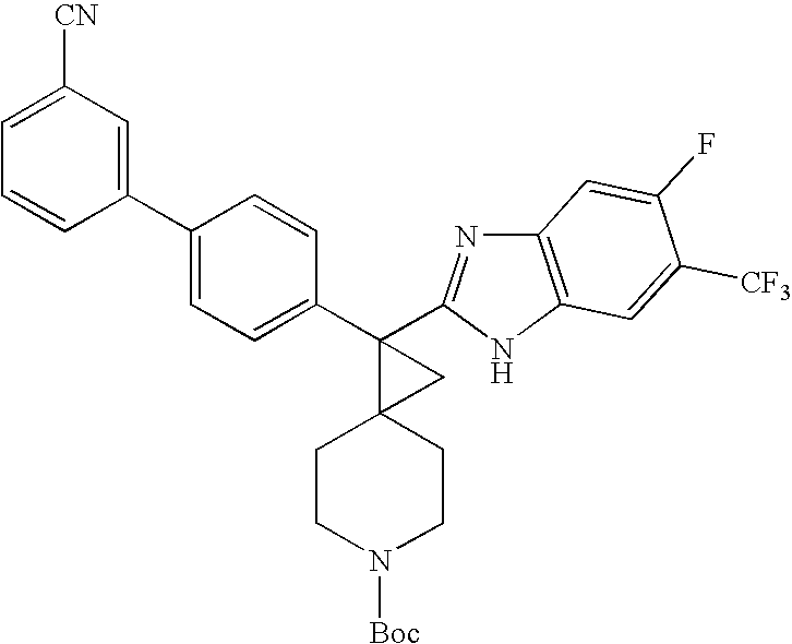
C1(C2=CC=C(C3(C4=NC5=C(N4)C=C([CF3])C(F)=C5)C4(CCN([Boc])CC4)C3)C=C2)=CC([CN])=CC=C1
